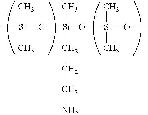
C[Si](O[Si](O[Si](OC)(C)C)(C)CCCN)(C)C
